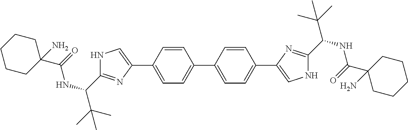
C1(C(NC(C2(N)CCCCC2)=O)C(C)(C)C)=NC(C2=CC=C(C3=CC=C(C4=CNC(C(NC(C5(N)CCCCC5)=O)C(C)(C)C)=N4)C=C3)C=C2)=CN1
